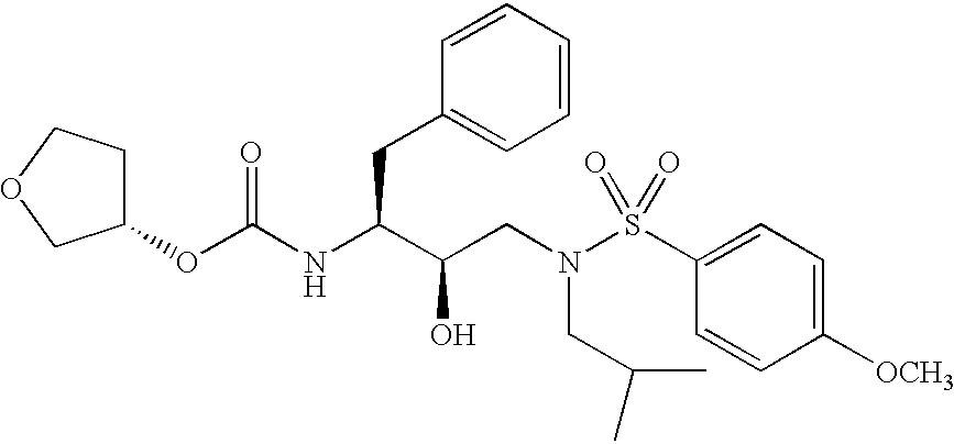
O(C(=O)NC(C(CN(S(C1=CC=C([OCH3])C=C1)(=O)=O)CC(C)C)O)CC1=CC=CC=C1)C1CCOC1
